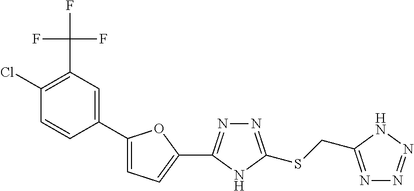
C1(C2=CC(C(F)(F)F)=C(Cl)C=C2)=CC=C(C2=NN=C(SCC3=NN=NN3)N2)O1
